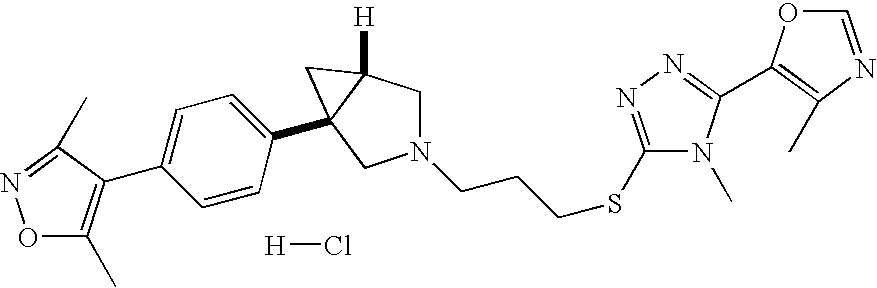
[H]Cl.N1(CCCSC2=NN=C(C3=C(C)N=CO3)N2C)CC2([H])C(C3=CC=C(C4=C(C)ON=C4C)C=C3)(C1)C2
